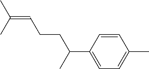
C(=CCCC(C1=CC=C(C)C=C1)C)(C)C
